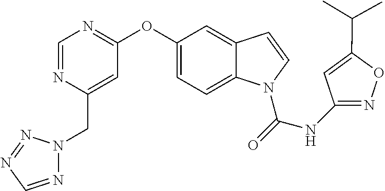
C1(OC2=NC=NC(CN3N=CN=N3)=C2)=CC=C2C(=C1)C=CN2C(=O)NC1=NOC(C(C)C)=C1
